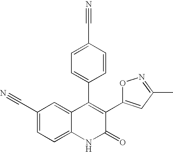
C1(C#N)=CC=C2C(=C1)C(C1=CC=C(C#N)C=C1)=C(C1=CC(C)=NO1)C(=O)N2
